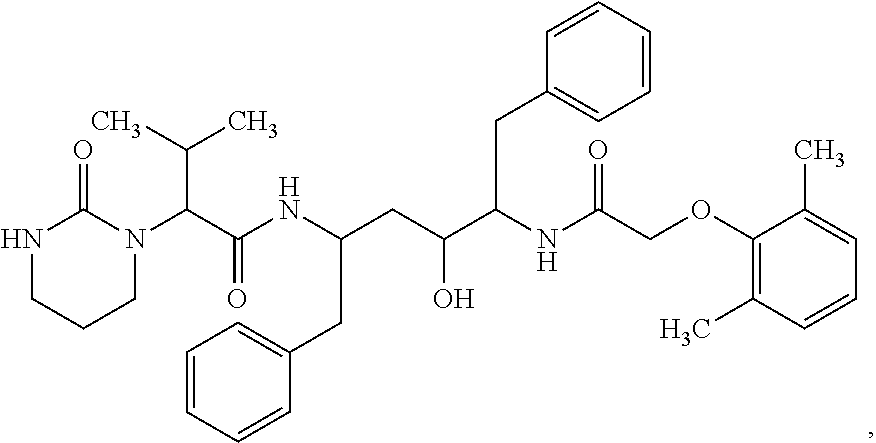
N1CCCN(C(C(NC(CC(C(NC(COC2=C(C)C=CC=C2C)=O)CC2=CC=CC=C2)O)CC2=CC=CC=C2)=O)C(C)C)C1=O
